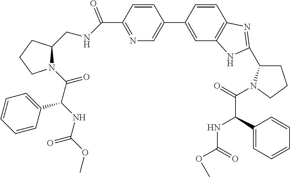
C1=CC(C(NCC2N(C(C(NC(OC)=O)C3=CC=CC=C3)=O)CCC2)=O)=NC=C1C1=CC2=C(C=C1)N=C(C1CCCN1C(=O)C(NC(=O)OC)C1=CC=CC=C1)N2
